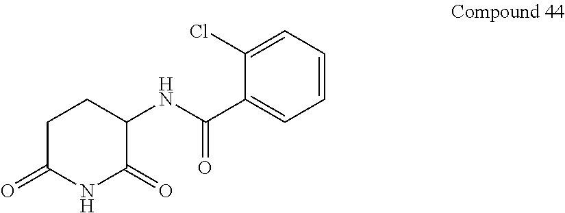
C1(NC(C2=CC=CC=C2Cl)=O)C(=O)NC(=O)CC1
